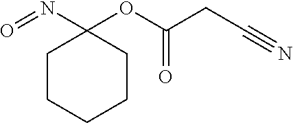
C1CCC(N=O)(OC(CC#N)=O)CC1
